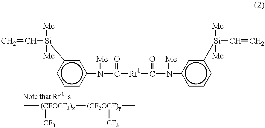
c1cc(N(C([Rf1]C(N([Me])c2cccc([Si](C=C)([Me])[Me])c2)=O)=O)[Me])cc([Si](C=C)([Me])[Me])c1.C[(CFOCF2)x]([(CF2OCF)y](C)[CF3])[CF3]
